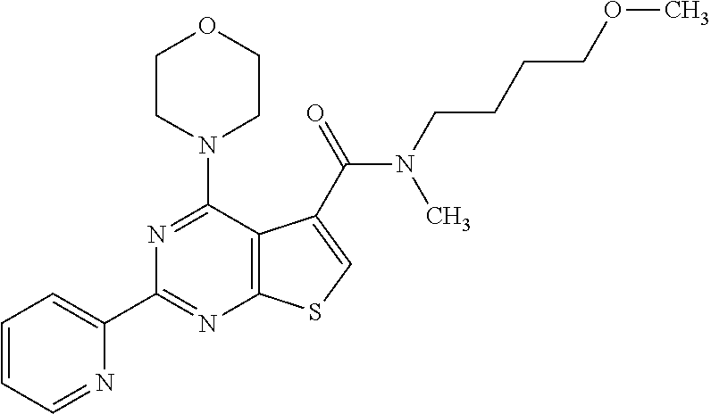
C1(C2=NC3=C(C(N4CCOCC4)=N2)C(C(N(CCCCOC)C)=O)=CS3)=CC=CC=N1
